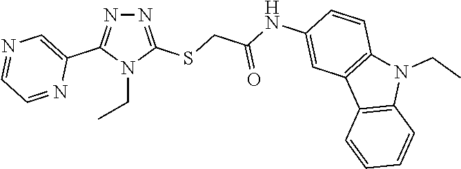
N1=C(SCC(NC2=CC3=C(C=C2)N(CC)C2=C3C=CC=C2)=O)N(CC)C(C2=CN=CC=N2)=N1
